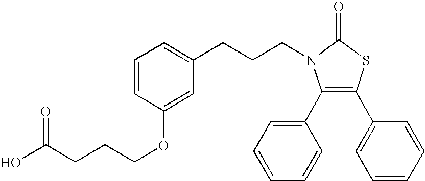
C1(C2=CC=CC=C2)=C(C2=CC=CC=C2)SC(=O)N1CCCC1=CC=CC(OCCCC(O)=O)=C1
